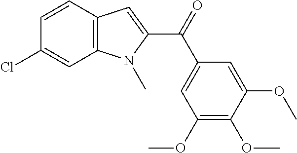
C12=C(C=CC(Cl)=C1)C=C(C(=O)C1=CC(OC)=C(OC)C(OC)=C1)N2C
